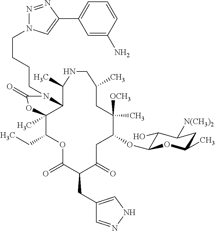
C12C(C)(C(CC)OC(=O)C(CC3=CNN=C3)C(=O)CC(OC3C(O)C([N(CH3)2])CC(C)O3)C([OCH3])(C)CC(C)CNC1C)OC(=O)N2CCCCN1N=NC(C2=CC=CC(N)=C2)=C1
